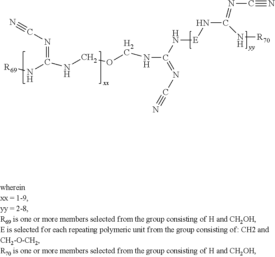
N(C(N[E]NC(=NC#N)N[R70])=NC#N)COCNC(=NC#N)N[R69]
